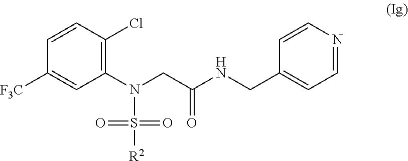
N(CC(NCC1=CC=NC=C1)=O)(C1=C(Cl)C=CC([F3C])=C1)S([R2])(=O)=O
